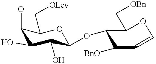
C1(O)C(OC2C([BnO])C=COC2C[OBn])OC(C[OLev])C(O)C1O
